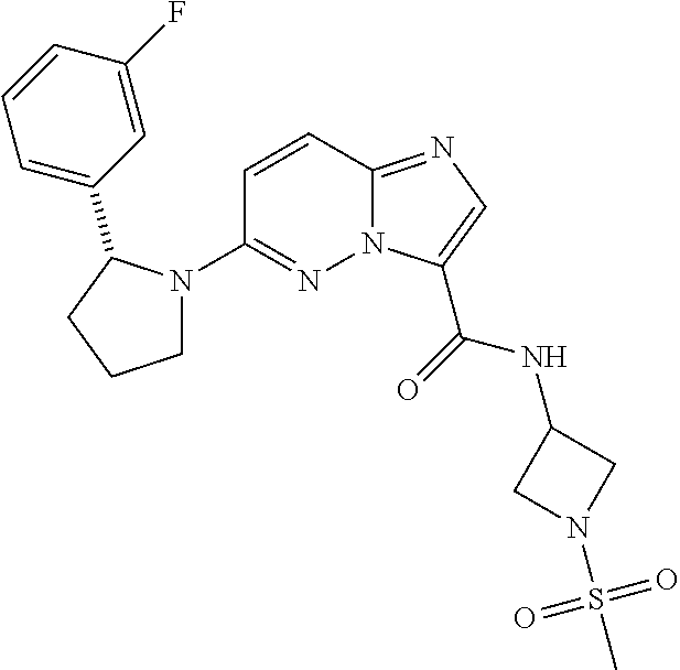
N12C(=NC=C1C(=O)NC1CN(S(C)(=O)=O)C1)C=CC(N1CCCC1C1=CC=CC(F)=C1)=N2
